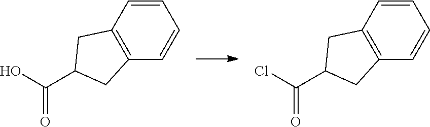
C12=C(C=CC=C1)CC(C(=O)O)C2.C12=C(C=CC=C1)CC(C(=O)Cl)C2
